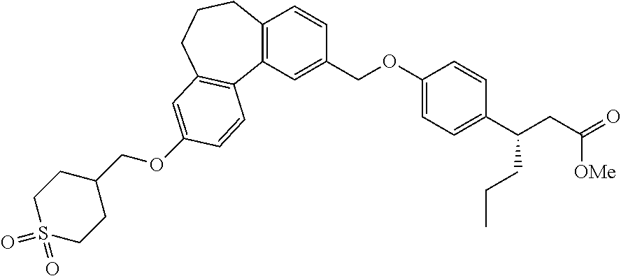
C12=C(C=C(COC3=CC=C(C(CC(=O)[OMe])CCC)C=C3)C=C1)C1=C(CCC2)C=C(OCC2CCS(=O)(=O)CC2)C=C1
